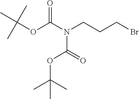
CC(OC(=O)N(C(OC(C)(C)C)=O)CCCBr)(C)C
